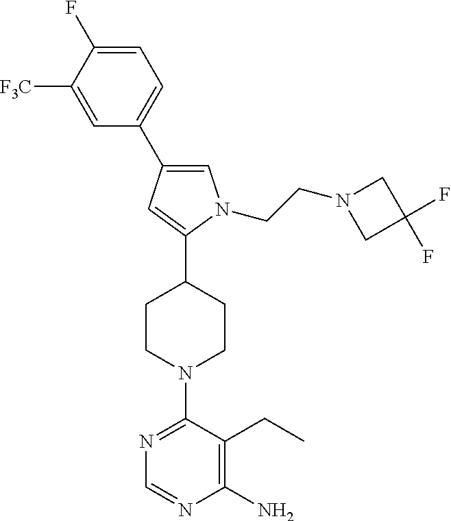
C1=C(C2=CC=C(F)C([F3C])=C2)C=C(C2CCN(C3=NC=NC(N)=C3CC)CC2)N1CCN1CC(F)(F)C1
